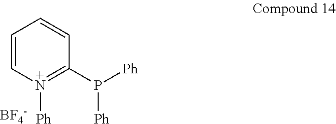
C1=CN([Ph])=C(P([Ph])[Ph])C=C1.[BF4-]
